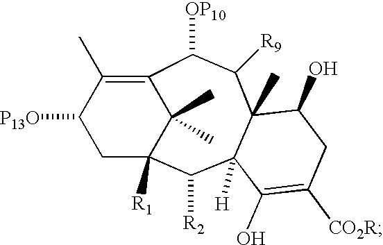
C1([P13O])CC2([R1])C(C)(C)C(=C1C)C([OP10])C([R9])C1(C)C([H])(C2[R2])C(O)=C([CO2R])CC1O
